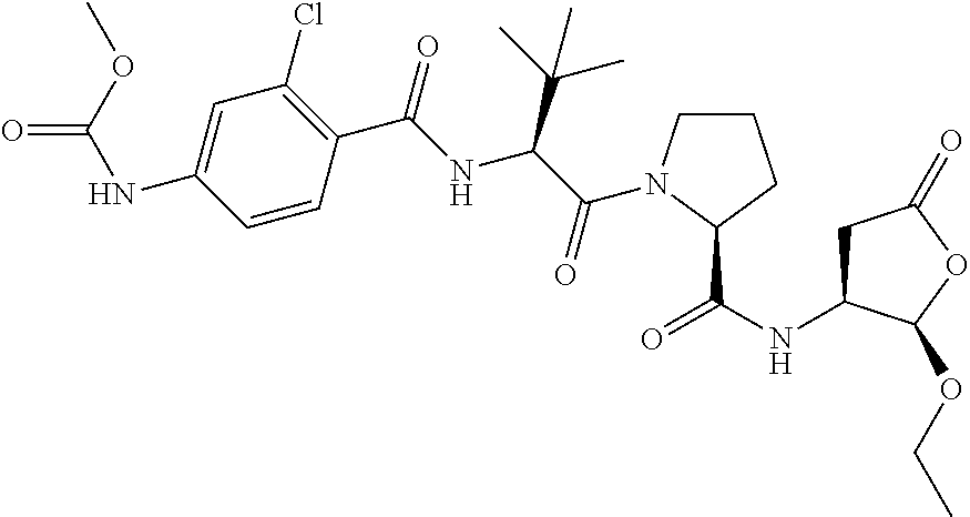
C1=C(NC(OC)=O)C=CC(C(=O)NC(C(C)(C)C)C(=O)N2CCCC2C(NC2CC(=O)OC2OCC)=O)=C1Cl
